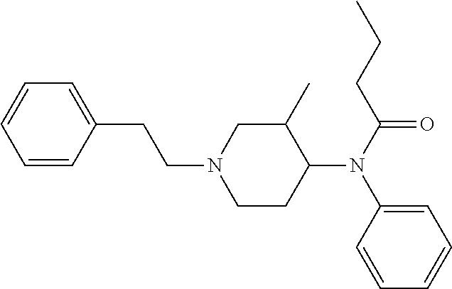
C1=CC=CC(CCN2CCC(N(C(CCC)=O)C3=CC=CC=C3)C(C)C2)=C1
